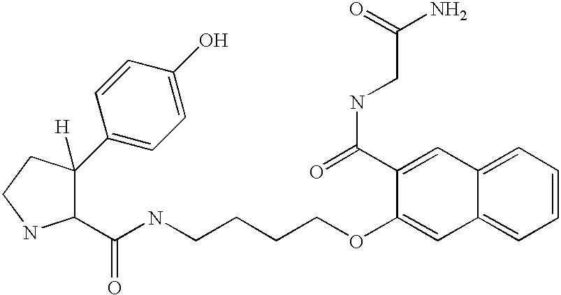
C1(C(NCCCCOC2=CC3=CC=CC=C3C=C2C(=O)NCC(N)=O)=O)C(C2=CC=C(O)C=C2)([H])CCN1
